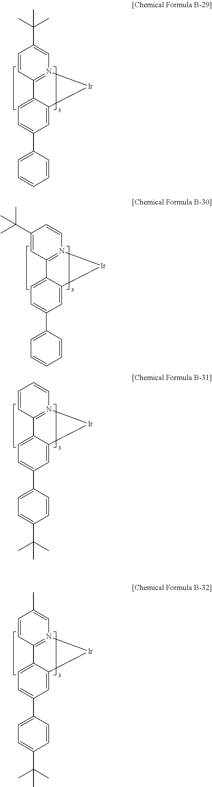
C1=CC2=N(C=C1C(C)(C)C)[Ir]C1=CC(C3=CC=CC=C3)=CC=C21.C1(C(C)(C)C)=CC2=N(C=C1)[Ir]C1=CC(C3=CC=CC=C3)=CC=C21.C1=CC2=N(C=C1)[Ir]C1=CC(C3=CC=C(C(C)(C)C)C=C3)=CC=C21.C1=CC2=N(C=C1C)[Ir]C1=CC(C3=CC=C(C(C)(C)C)C=C3)=CC=C21
